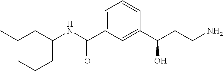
C1=C(C(NC(CCC)CCC)=O)C=C(C(CCN)O)C=C1
